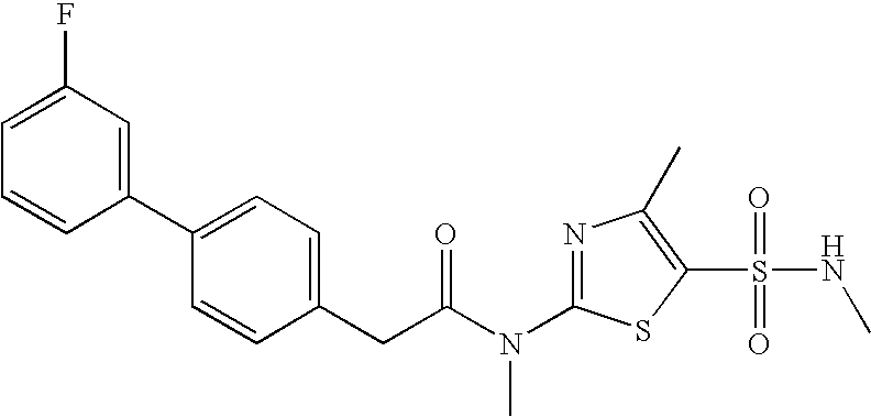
C1=C(F)C=C(C2=CC=C(CC(N(C3=NC(C)=C(S(=O)(NC)=O)S3)C)=O)C=C2)C=C1
